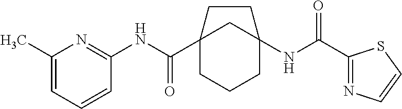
C12(C(NC3=NC(C)=CC=C3)=O)CCCC(NC(C3=NC=CS3)=O)(C1)CC2
